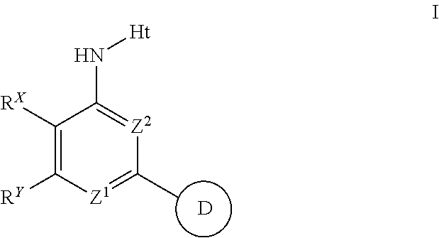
C1([RX])=C([RY])[Z1]=C(C)[Z2]=C1N[Ht].[D]
